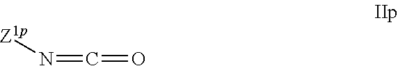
N(=C=O)[Z1p]
